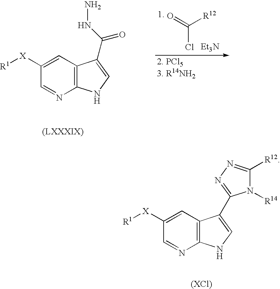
C12=C(C=C([X][R1])C=N1)C(C1=NN=C([R12])N1[R14])=CN2.C12=C(C=C([X][R1])C=N1)C(C(NN)=O)=CN2.O=C([R12])Cl.[Et3N]
